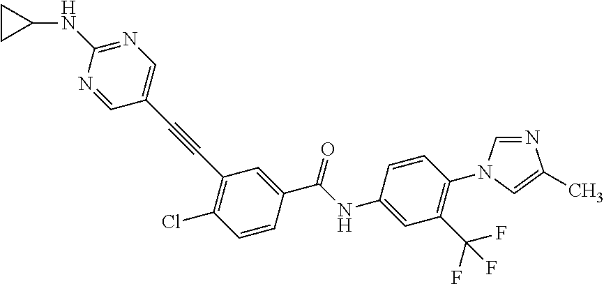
C1(N2C=NC(C)=C2)=C(C(F)(F)F)C=C(NC(C2=CC(C#CC3=CN=C(NC4CC4)N=C3)=C(Cl)C=C2)=O)C=C1
